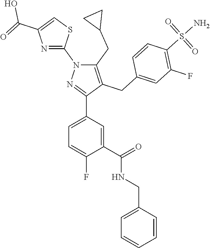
C1=C(C2=NN(C3=NC(C(O)=O)=CS3)C(CC3CC3)=C2CC2=CC(F)=C(S(N)(=O)=O)C=C2)C=C(C(=O)NCC2=CC=CC=C2)C(F)=C1
